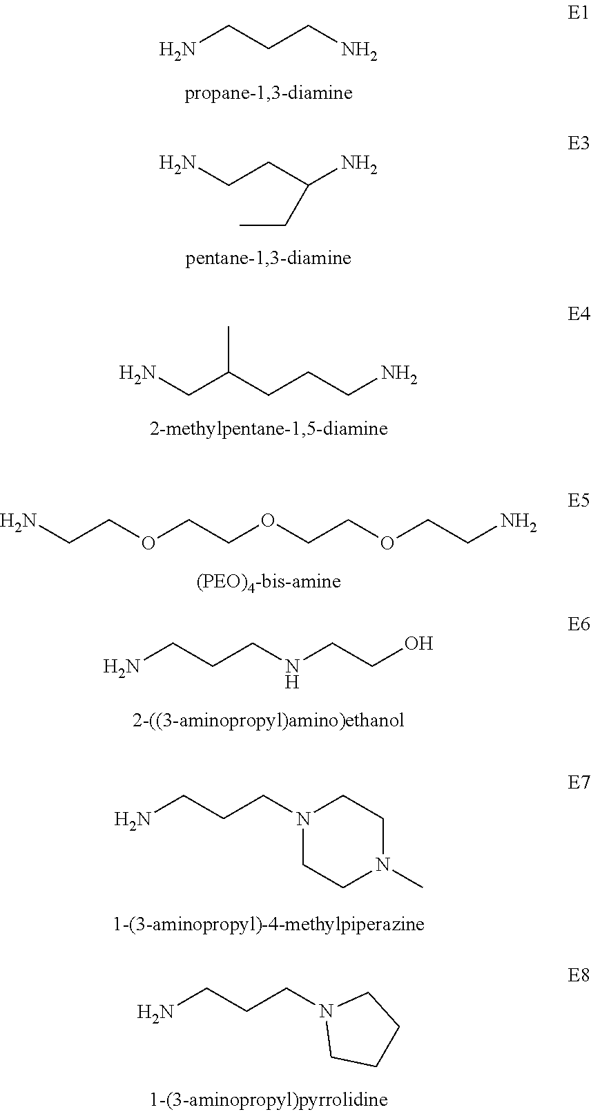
NCCCN.NCCC(N)CC.C(C(CCCN)C)N.C(COCCOCCOCCN)N.NCCCNCCO.NCCCN1CCCC1.NCCCN1CCN(C)CC1
